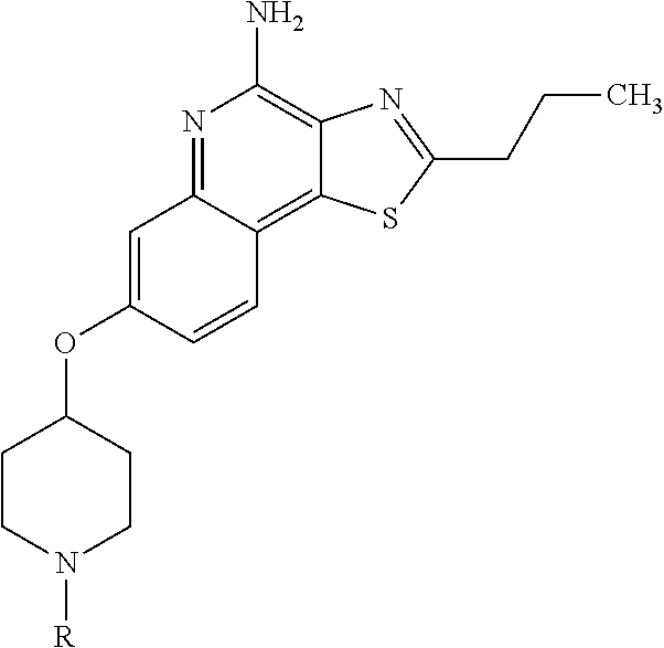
C1=C(OC2CCN([R])CC2)C=CC2=C3C(=C(N)N=C12)N=C(CCC)S3
